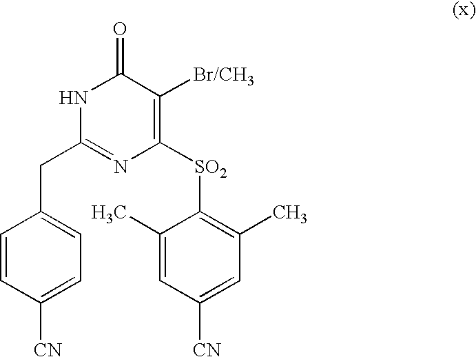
C1(CC2=NC([SO2]C3=C(C)C=C([CN])C=C3C)=C([Br/CH3])C(=O)N2)=CC=C([CN])C=C1
